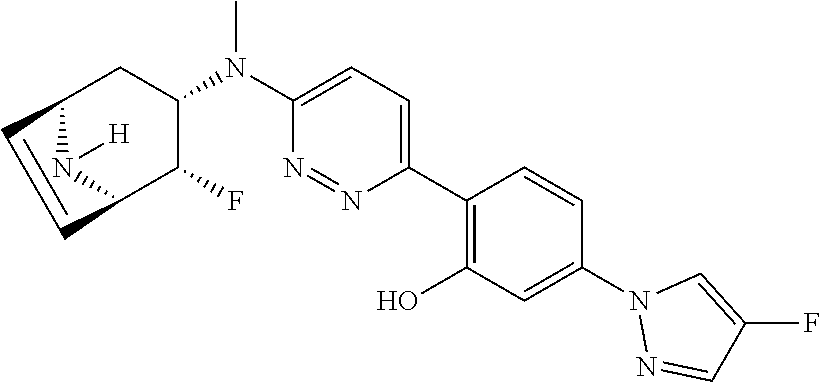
C12N([H])C(C(F)C(N(C3=CC=C(C4=C(O)C=C(N5N=CC(F)=C5)C=C4)N=N3)C)C1)C=C2
